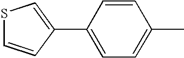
C1=C(C)C=CC(C2=CSC=C2)=C1
